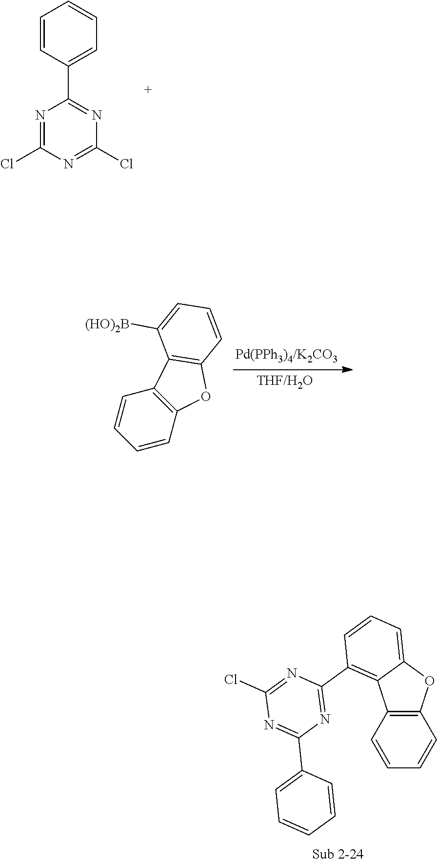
N1=C(Cl)N=C(Cl)N=C1C1=CC=CC=C1.C1=CC=CC2=C1C1=C(O2)C=CC=C1[(HO)2B].C12=C(C=CC=C1)C1=C(C3=NC(C4=CC=CC=C4)=NC(Cl)=N3)C=CC=C1O2
